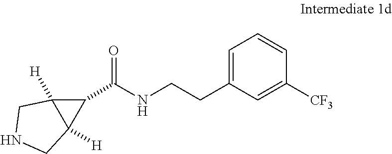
N1CC2([H])C([H])(C1)C2C(NCCC1=CC=CC([CF3])=C1)=O
